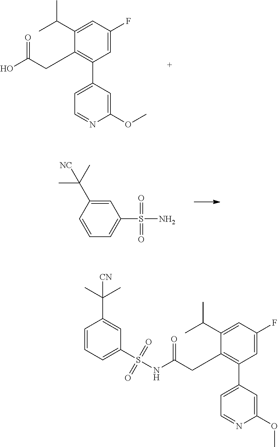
C1(CC(O)=O)=C(C2=CC=NC(OC)=C2)C=C(F)C=C1C(C)C.O=S(N)(C1=CC=CC(C(C)(C)[NC])=C1)=O.S(=O)(=O)(NC(CC1=C(C2=CC=NC(OC)=C2)C=C(F)C=C1C(C)C)=O)C1=CC=CC(C(C)(C)[CN])=C1
